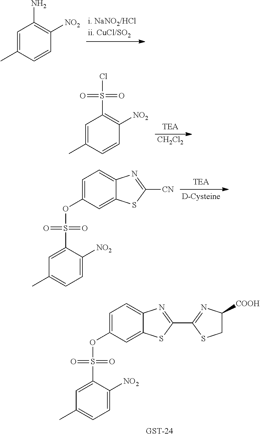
C1=C(S(OC2=CC=C3C(=C2)SC([CN])=N3)(=O)=O)C([NO2])=CC=C1C.C1=C(C)C=CC([NO2])=C1N.C1=C(C)C=CC([NO2])=C1S(Cl)(=O)=O.[CH2Cl2].C1=C(S(OC2=CC=C3C(=C2)SC(C2=NC([COOH])CS2)=N3)(=O)=O)C([NO2])=CC=C1C
